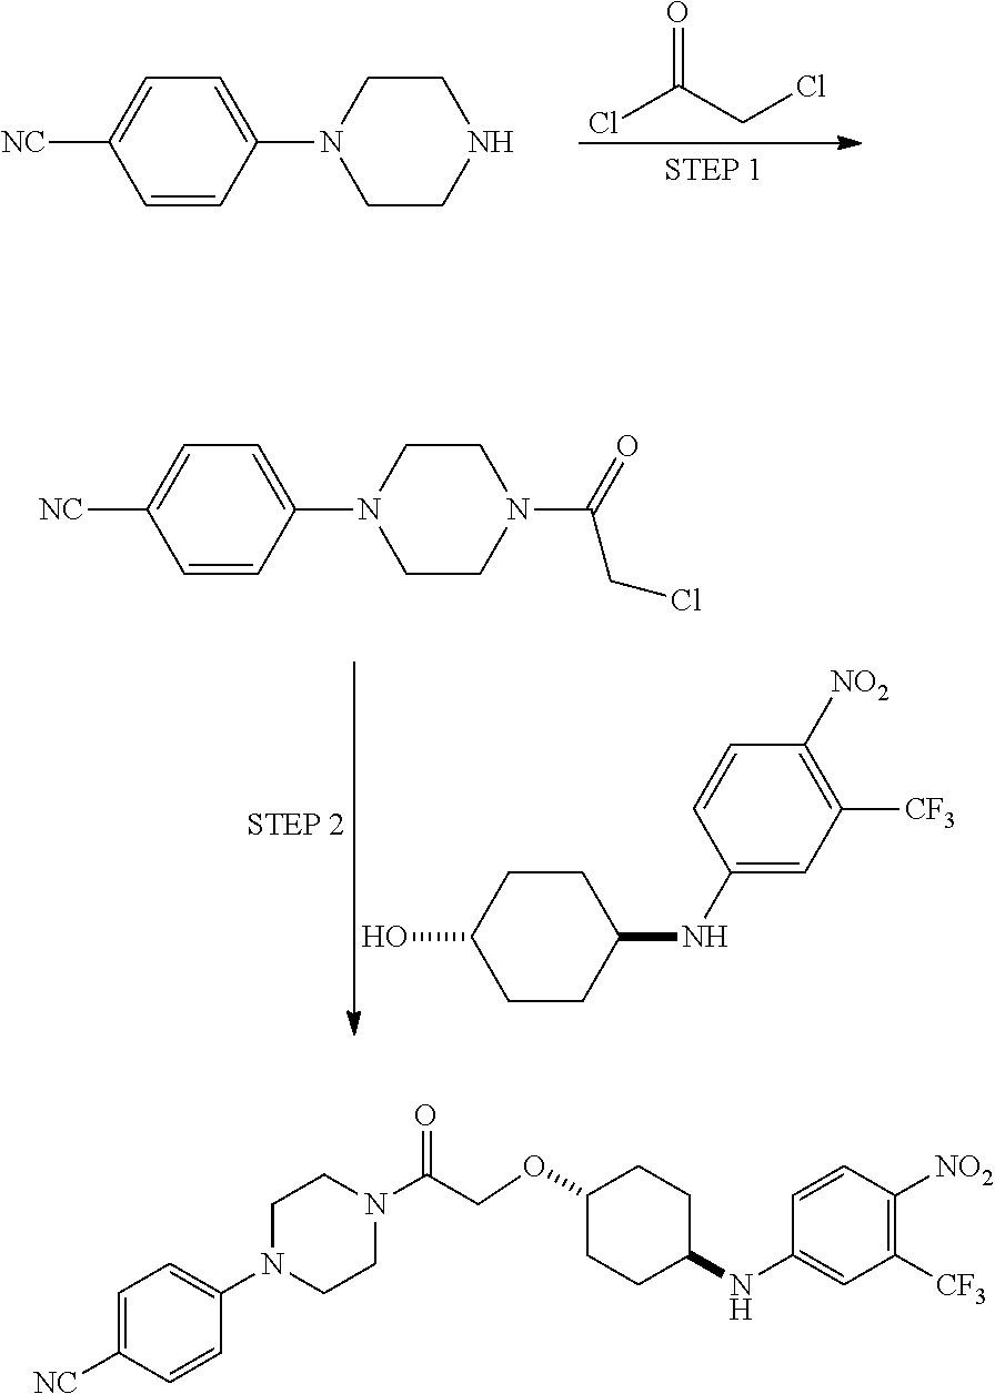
ClC(CCl)=O.C1=CC(N2CCNCC2)=CC=C1[NC].C1=CC(N2CCN(C(=O)CCl)CC2)=CC=C1[NC].C1CC(NC2=CC([CF3])=C([NO2])C=C2)CCC1O.C1([CF3])=C([NO2])C=CC(NC2CCC(OCC(N3CCN(C4=CC=C([NC])C=C4)CC3)=O)CC2)=C1
